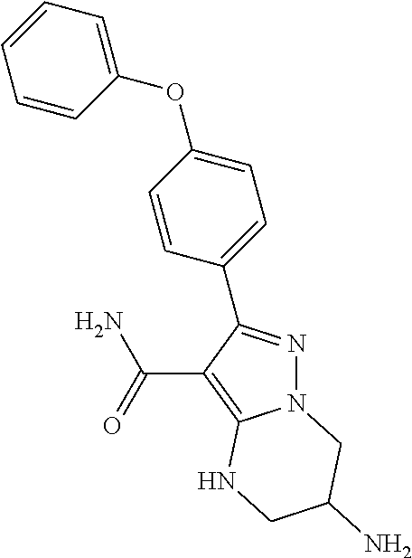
N12N=C(C3=CC=C(OC4=CC=CC=C4)C=C3)C(C(=O)N)=C1NCC(N)C2
